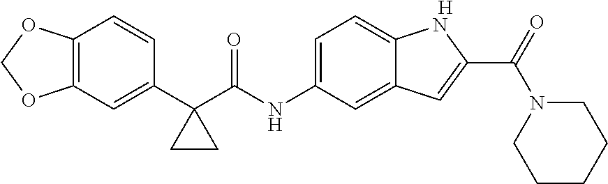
C12=C(C=C(C3(C(NC4=CC=C5C(=C4)C=C(C(N4CCCCC4)=O)N5)=O)CC3)C=C1)OCO2.[H]
